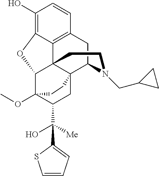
C1(O)=C2C3=C(C=C1)CC1C45C3(C(C(OC)(C(C(C3=CC=CS3)(O)[Me])C4)CC5)O2)CCN1CC1CC1
